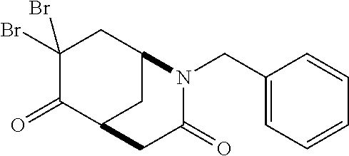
C1(Br)(Br)C(=O)C2CC(C1)N(CC1=CC=CC=C1)C(=O)C2
